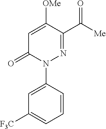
N1(C2=CC([F3C])=CC=C2)N=C(C([Me])=O)C([OMe])=CC1=O
